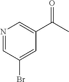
N1=CC(Br)=CC(C(=O)C)=C1
